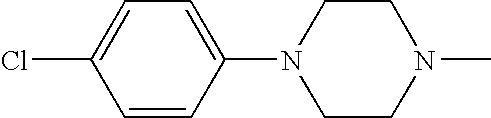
C1(Cl)=CC=C(N2CCN(C)CC2)C=C1
